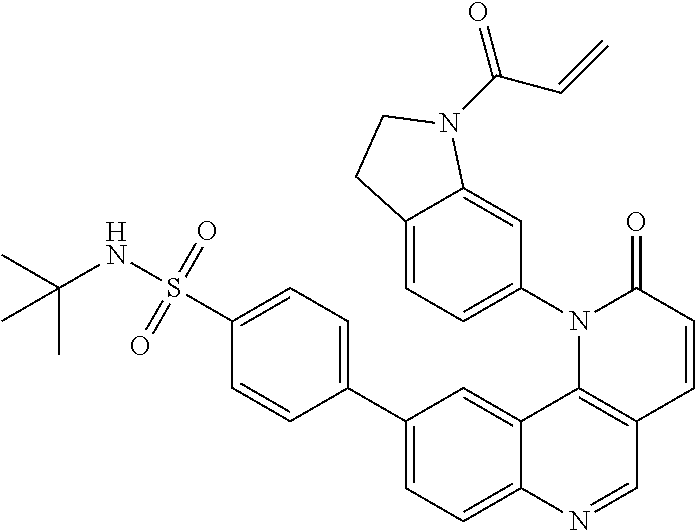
C12=CC(C3=CC=C(S(NC(C)(C)C)(=O)=O)C=C3)=CC=C1N=CC1=C2N(C2=CC=C3C(=C2)N(C(C=C)=O)CC3)C(=O)C=C1
